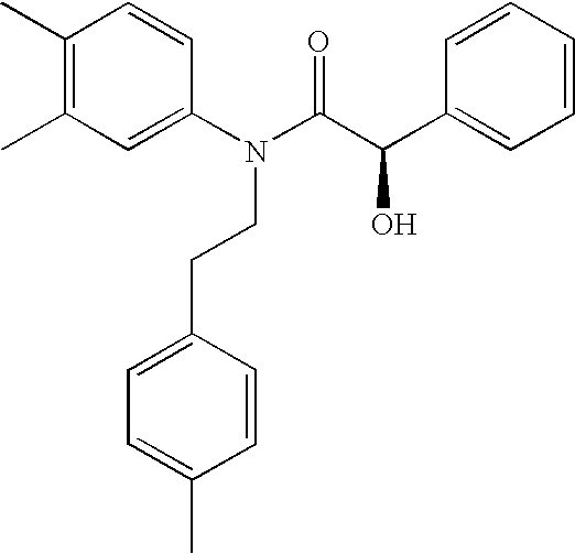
C1(C)=C(C)C=C(N(C(C(C2=CC=CC=C2)O)=O)CCC2=CC=C(C)C=C2)C=C1
